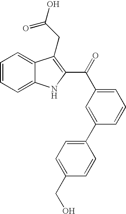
C1=CC=C2C(=C1)C(CC(O)=O)=C(C(=O)C1=CC=CC(C3=CC=C(CO)C=C3)=C1)N2
